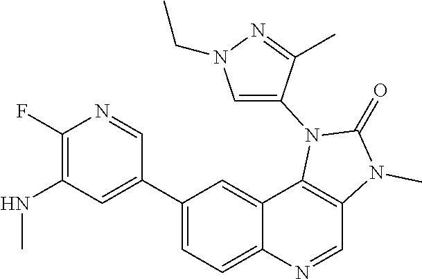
C1(F)=C(NC)C=C(C2=CC=C3C(=C2)C2=C(C=N3)N(C)C(=O)N2C2=CN(CC)N=C2C)C=N1
